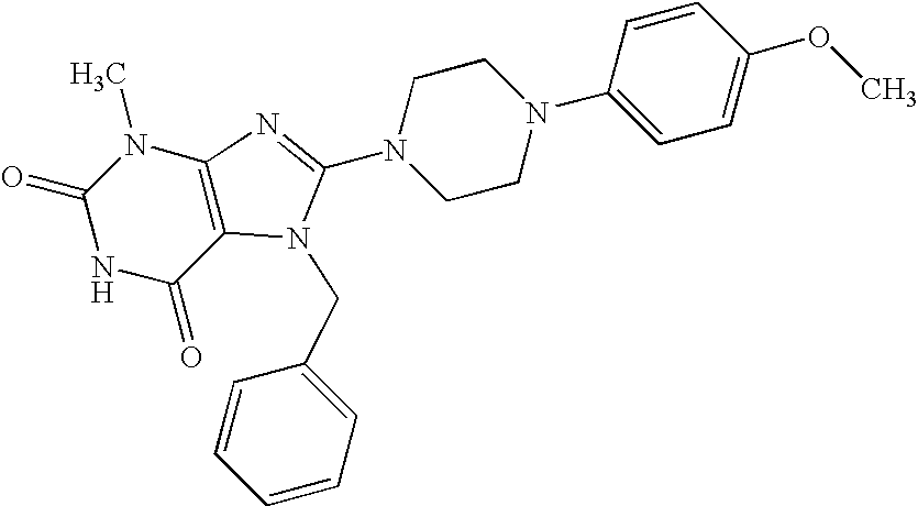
C1(=O)NC(=O)C2=C(N1C)N=C(N1CCN(C3=CC=C(OC)C=C3)CC1)N2CC1=CC=CC=C1
